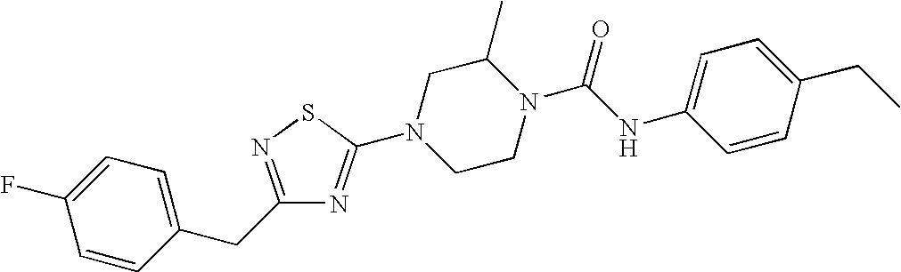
C1=CC(CC2=NSC(N3CCN(C(NC4=CC=C(CC)C=C4)=O)C(C)C3)=N2)=CC=C1F
